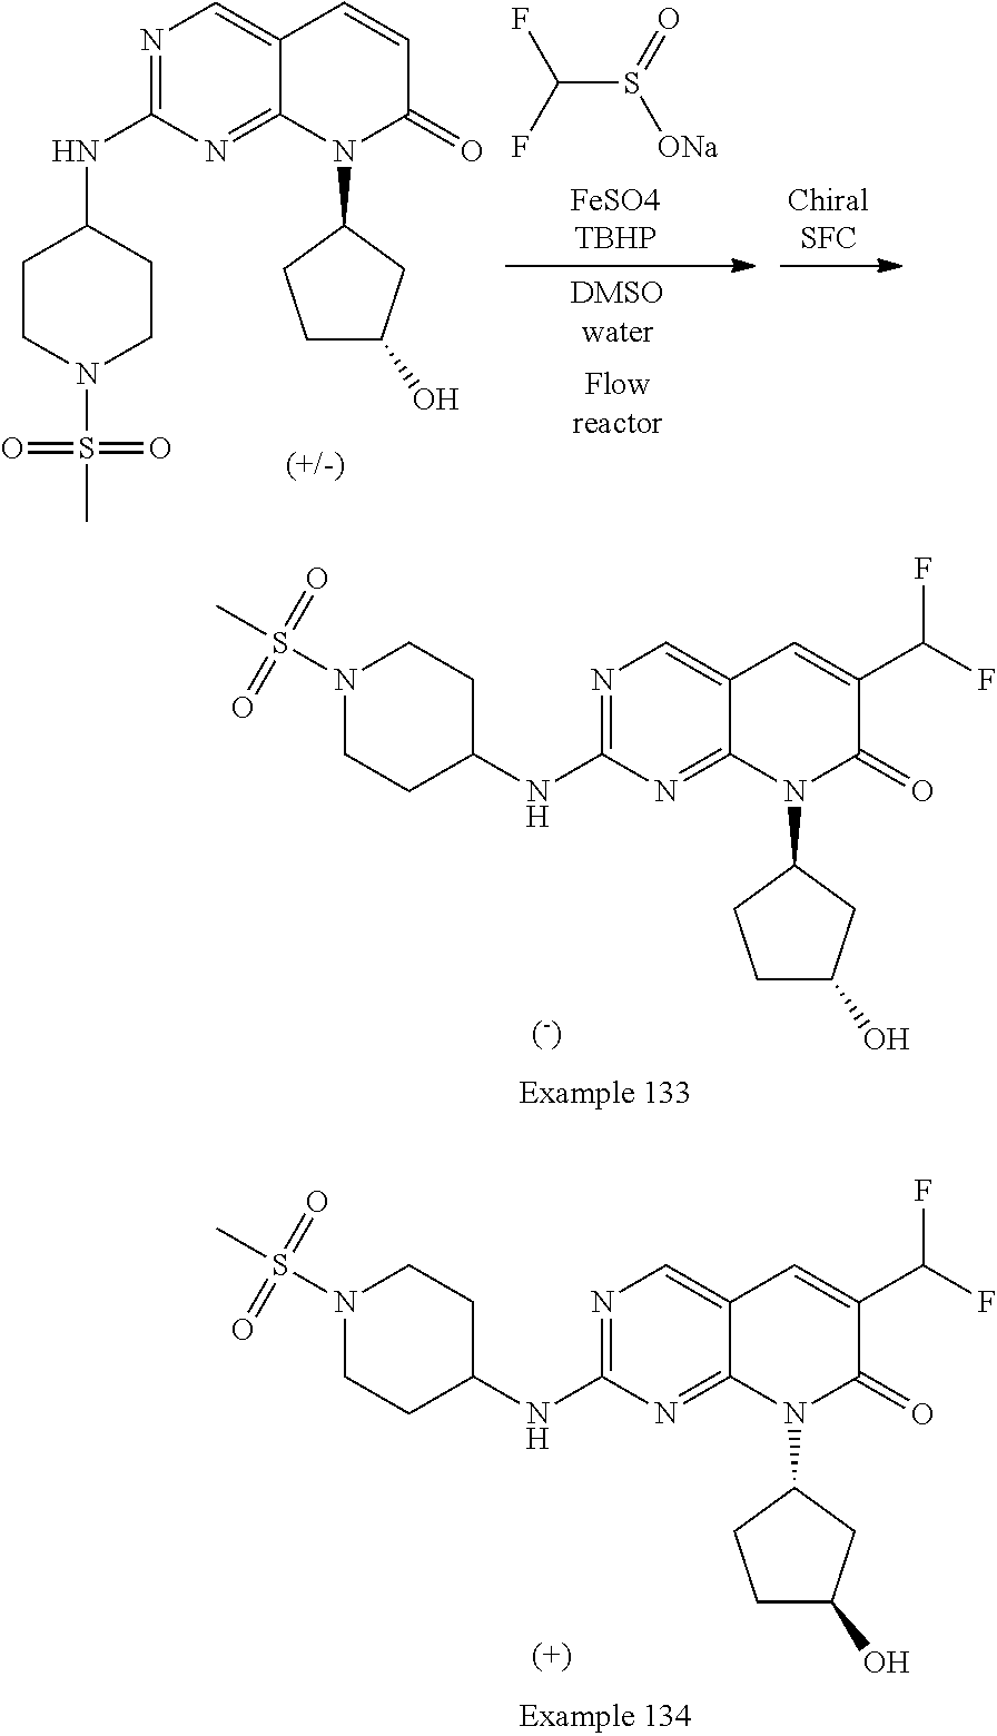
N(C1=NC=C2C(=N1)N(C1CCC(O)C1)C(=O)C=C2)C1CCN(S(C)(=O)=O)CC1.C(S(=O)[ONa])(F)F.N1(S(C)(=O)=O)CCC(NC2=NC=C3C(=N2)N(C2CCC(O)C2)C(=O)C(C(F)F)=C3)CC1.N1(S(C)(=O)=O)CCC(NC2=NC=C3C(=N2)N(C2CCC(O)C2)C(=O)C(C(F)F)=C3)CC1
